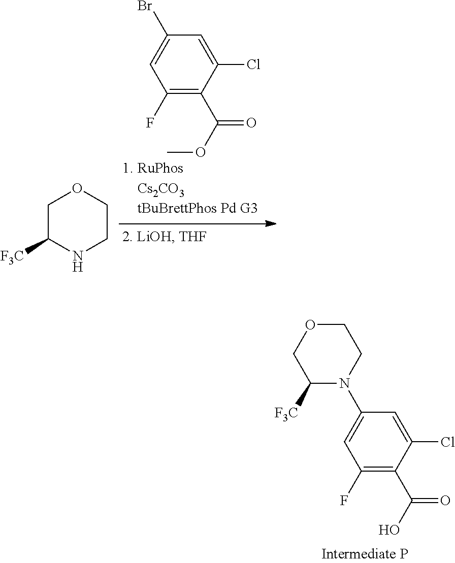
C1OCC([F3C])N(C2=CC(F)=C(C(=O)O)C(Cl)=C2)C1.C1=C(Cl)C(C(OC)=O)=C(F)C=C1Br.C1C([F3C])NCCO1
